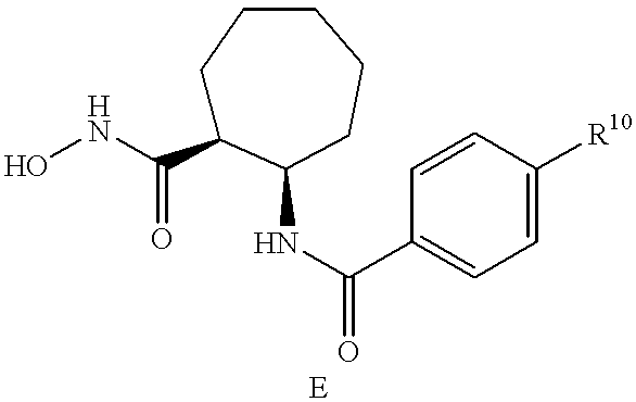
ONC(=O)C1CCCCCC1NC(=O)C1=CC=C([R10])C=C1
